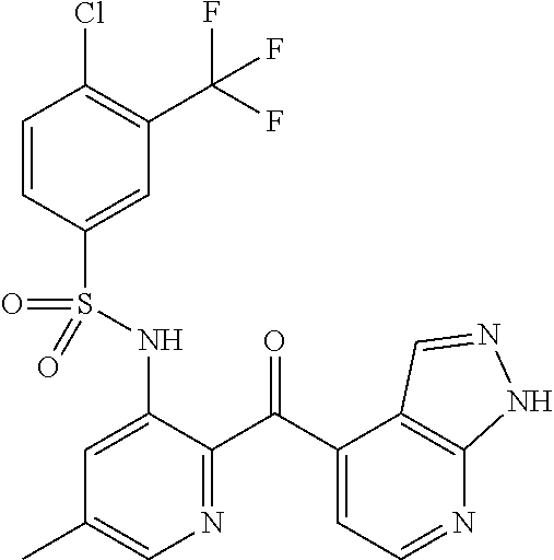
C1=CC(S(NC2=CC(C)=CN=C2C(C2=CC=NC3=C2C=NN3)=O)(=O)=O)=CC(C(F)(F)F)=C1Cl
